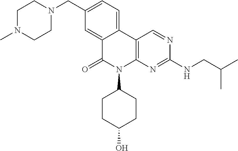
C12=CC(CN3CCN(C)CC3)=CC=C1C1=C(N(C3CCC(O)CC3)C2=O)N=C(NCC(C)C)N=C1
